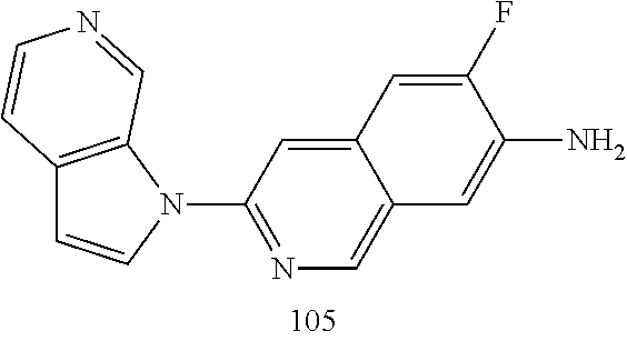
C12=C(N(C3=NC=C4C(=C3)C=C(F)C(N)=C4)C=C1)C=NC=C2
